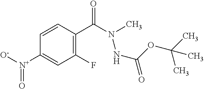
C1([N+]([O-])=O)=CC(F)=C(C(N(C)NC(=O)OC(C)(C)C)=O)C=C1
